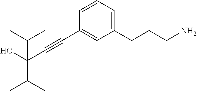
C1(CCCN)=CC=CC(C#CC(C(C)C)(O)C(C)C)=C1
